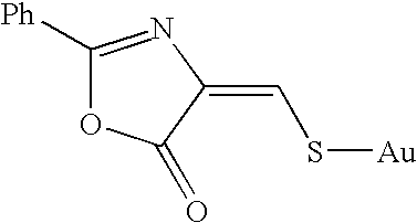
O1C([Ph])=NC(=CS[Au])C1=O
